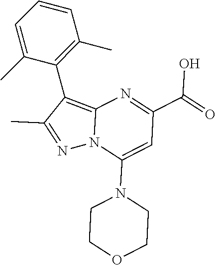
C12=C(C3=C(C)C=CC=C3C)C(C)=NN1C(N1CCOCC1)=CC(C(=O)O)=N2
